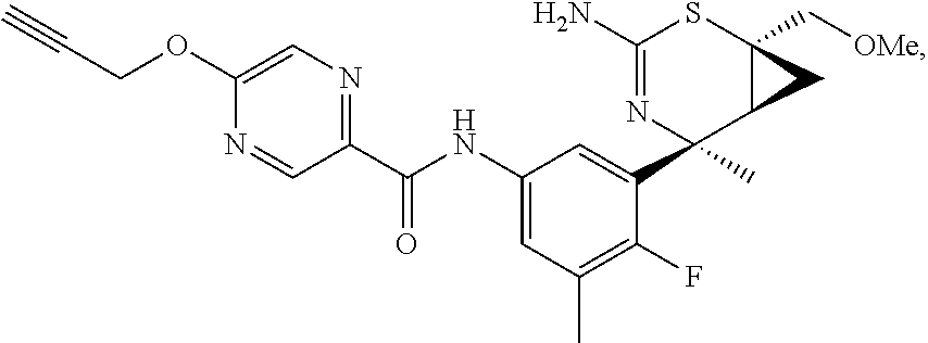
O(C1=CN=C(C(NC2=CC(C)=C(F)C(C3(C)N=C(N)SC4(C[OMe])C3C4)=C2)=O)C=N1)CC#C
